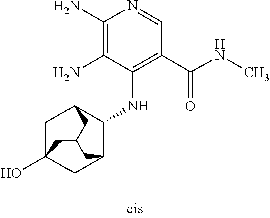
C1(N)=C(N)C(NC2C3CC4(O)CC2CC(C3)C4)=C(C(NC)=O)C=N1
